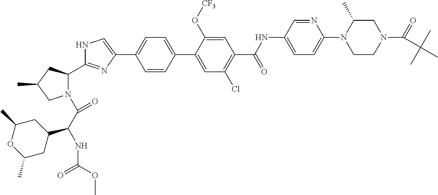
N1(C(C(NC(OC)=O)C2CC(C)OC(C)C2)=O)C(C2=NC(C3=CC=C(C4=CC(Cl)=C(C(NC5=CC=C(N6CCN(C(=O)C(C)(C)C)CC6C)N=C5)=O)C=C4O[CF3])C=C3)=CN2)CC(C)C1
